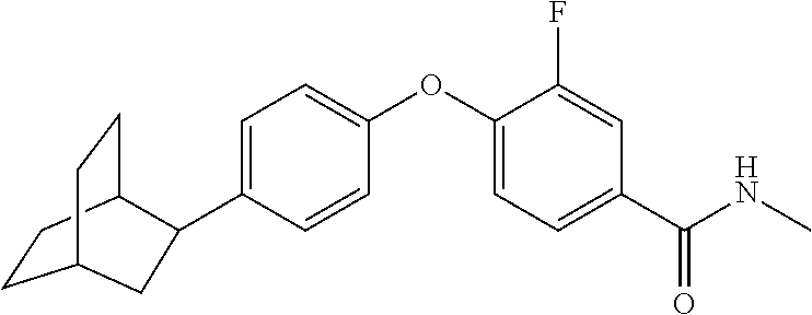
C1=C(C2C3CCC(CC3)C2)C=CC(OC2=CC=C(C(NC)=O)C=C2F)=C1
